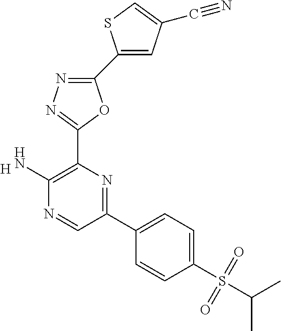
[H].C1(N)=C(C2=NN=C(C3=CC(C#N)=CS3)O2)N=C(C2=CC=C(S(C(C)C)(=O)=O)C=C2)C=N1
